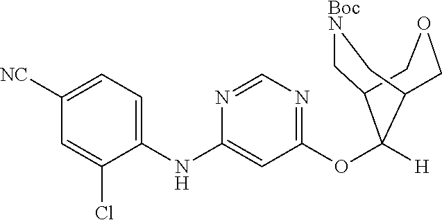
C1([NC])=CC=C(NC2=CC(OC3([H])C4C[BocN]CC3COC4)=NC=N2)C(Cl)=C1
